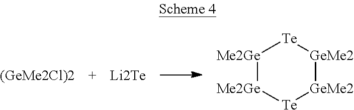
[(GeMe2Cl)2].[Li2Te].[Me2Ge]1[Me2Ge][Te][GeMe2][GeMe2][Te]1
